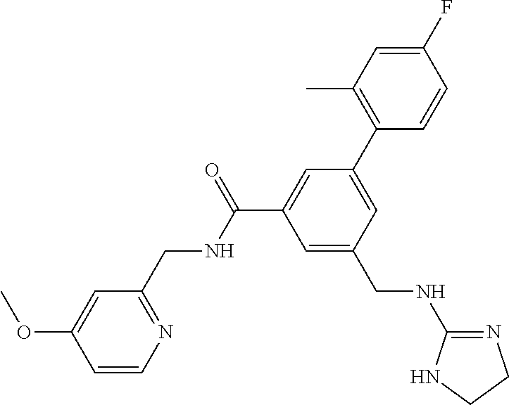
C1=C(OC)C=CN=C1CNC(=O)C1=CC(C2=C(C)C=C(F)C=C2)=CC(CNC2=NCCN2)=C1
